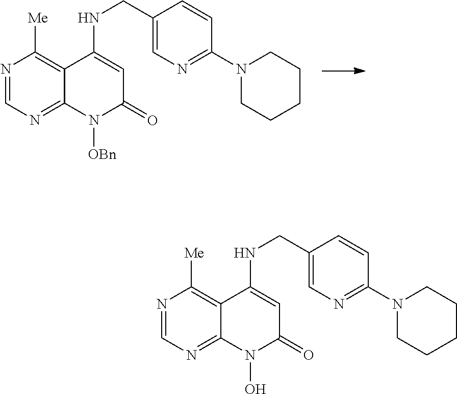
N1=CN=C2C(=C1[Me])C(NCC1=CN=C(N3CCCCC3)C=C1)=CC(=O)N2[OBn].N1=CN=C2C(=C1[Me])C(NCC1=CN=C(N3CCCCC3)C=C1)=CC(=O)N2O
